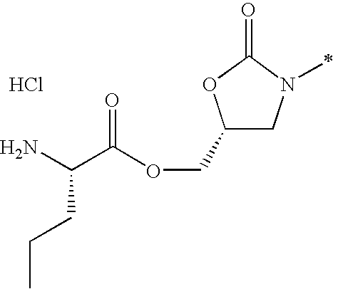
C1(COC(C(N)CCC)=O)CN(C)C(=O)O1.Cl
